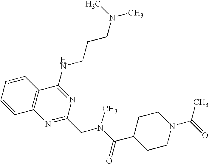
C1=CC=CC2=C1N=C(CN(C(=O)C1CCN(C(=O)C)CC1)C)N=C2NCCCN(C)C
